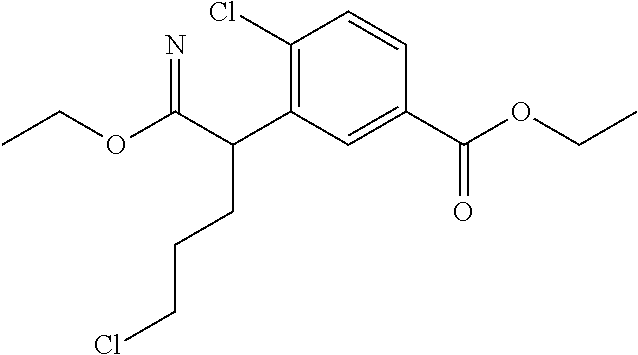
C1(Cl)=C(C(C(OCC)=N)CCCCl)C=C(C(OCC)=O)C=C1
